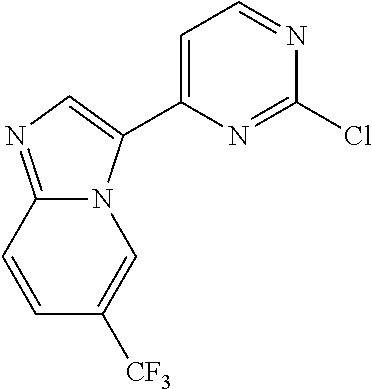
C1=C(C2=CC=NC(Cl)=N2)N2C(=N1)C=CC([CF3])=C2
